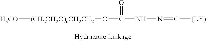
[H3CO][(CH2CH2O)nCH2CH2]OC(NN=C[(LY)])=O
